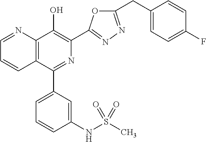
C1=NC2=C(C=C1)C(C1=CC=CC(NS(C)(=O)=O)=C1)=NC(C1=NN=C(CC3=CC=C(F)C=C3)O1)=C2O
